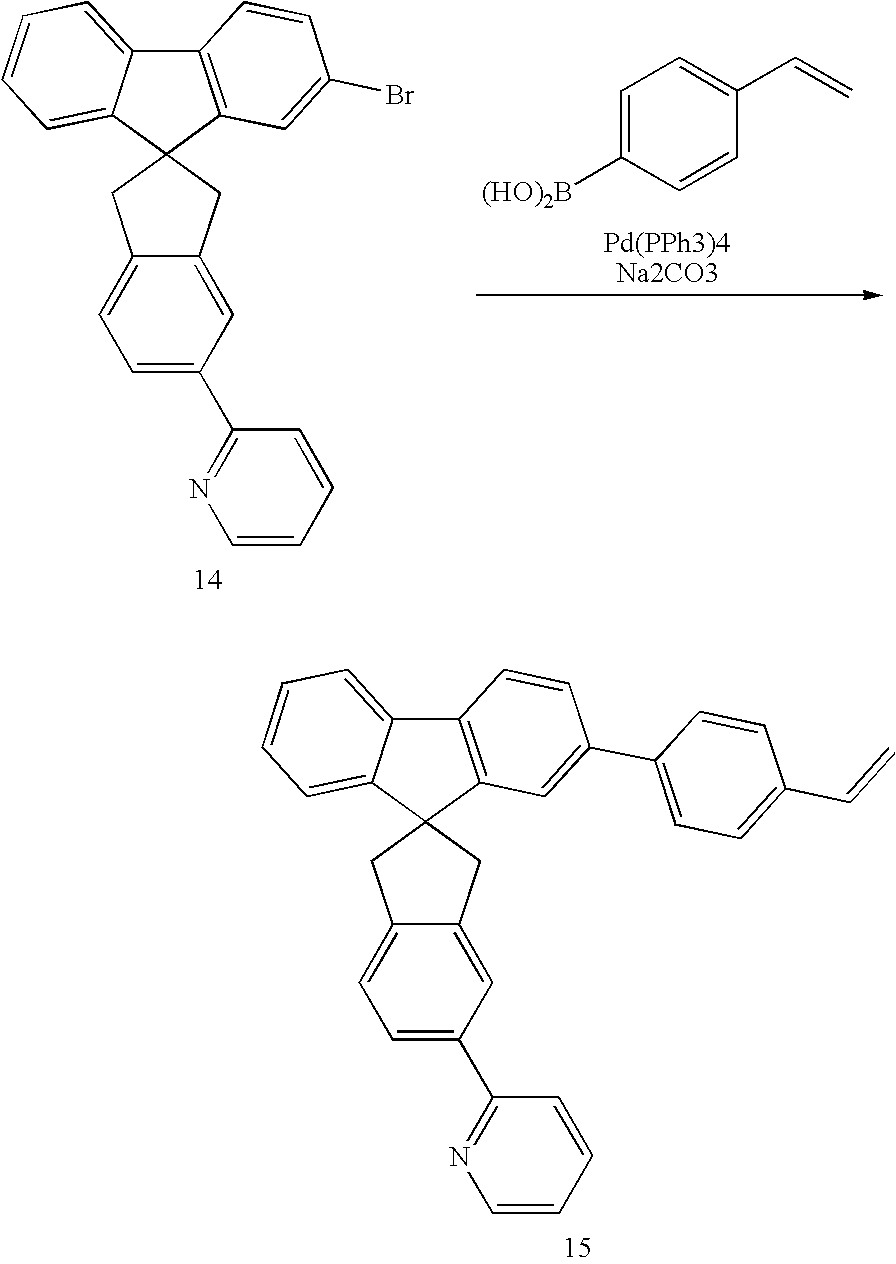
C1=C([(HO)2B])C=CC(C=C)=C1.C1C2=CC=C(C3=NC=CC=C3)C=C2CC12C1=CC=CC=C1C1=C2C=C(Br)C=C1.C1C2=CC=C(C3=NC=CC=C3)C=C2CC12C1=CC=CC=C1C1=C2C=C(C2=CC=C(C=C)C=C2)C=C1
